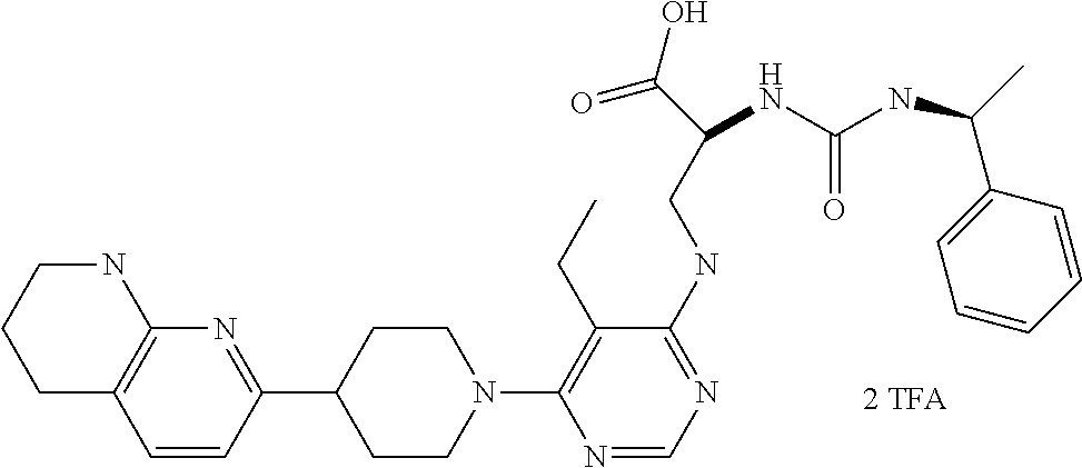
N1(C2=C(CC)C(NCC(C(=O)O)NC(NC(C)C3=CC=CC=C3)=O)=NC=N2)CCC(C2=NC3=C(C=C2)CCCN3)CC1
